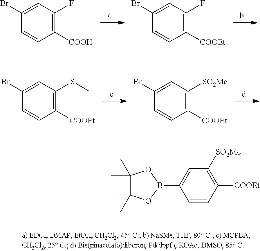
C1(Br)=CC(SC)=C([COOEt])C=C1.C1(Br)=CC([SO2Me])=C([COOEt])C=C1.C1(Br)=CC(F)=C([COOH])C=C1.C1(Br)=CC(F)=C([COOEt])C=C1.C1=CC([COOEt])=C([SO2Me])C=C1B1OC(C)(C)C(C)(C)O1
